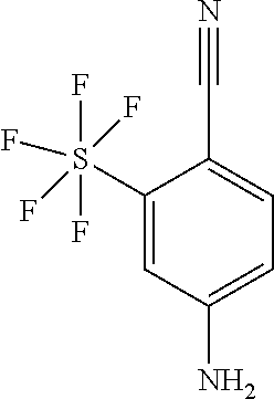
NC1=CC=C(C#N)C(S(F)(F)(F)(F)F)=C1
